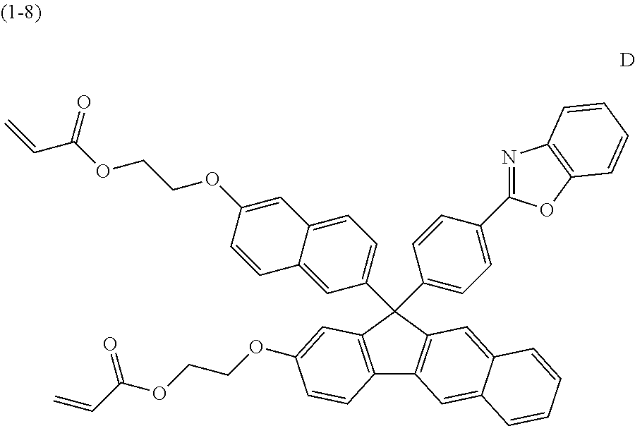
C12=C(C=C(OCCOC(C=C)=O)C=C1)C(C1=CC=C3C(=C1)C=CC(OCCOC(C=C)=O)=C3)(C1=CC=C(C3=NC4=C(O3)C=CC=C4)C=C1)C1=C2C=C2C(=C1)C=CC=C2
